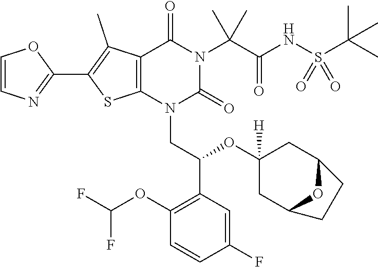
C1=CN=C(C2=C(C)C3=C(S2)N(CC(OC2([H])CC4OC(C2)CC4)C2=C(OC(F)F)C=CC(F)=C2)C(=O)N(C(C)(C(=O)NS(C(C)(C)C)(=O)=O)C)C3=O)O1
